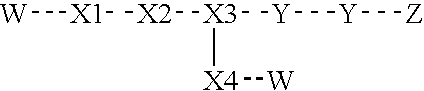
[W][X1][X2][X3]([Y][Y][Z])[X4][W]
